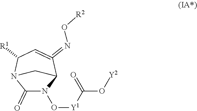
C1(=O)N(O[Y1]C(O[Y2])=O)C2C(=NO[R2])=CC([R1])N1C2
